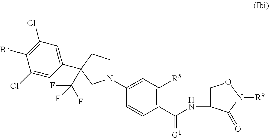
N1(C2=CC([R5])=C(C(=[G1])NC3CON([R9])C3=O)C=C2)CCC(C2=CC(Cl)=C(Br)C(Cl)=C2)(C(F)(F)F)C1
